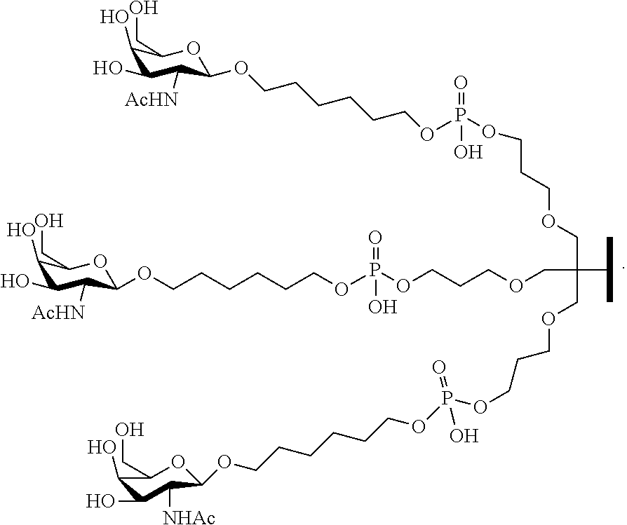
O(CCCOCC(COCCCOP(=O)(O)OCCCCCCOC1C([AcHN])C(O)C(O)C(CO)O1)(COCCCOP(=O)(O)OCCCCCCOC1C([NHAc])C(O)C(O)C(CO)O1)C(C)C)P(=O)(O)OCCCCCCOC1C([AcHN])C(O)C(O)C(CO)O1
